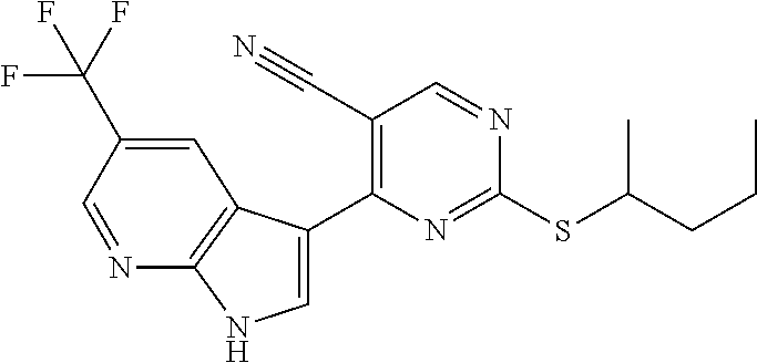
C1=C(C2=C(C#N)C=NC(SC(CCC)C)=N2)C2=C(N1)N=CC(C(F)(F)F)=C2
